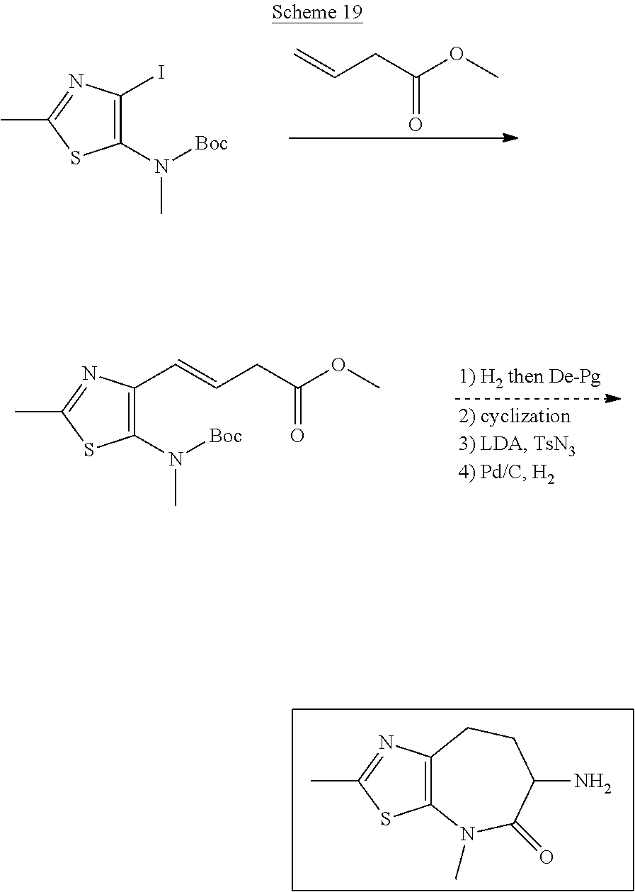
C=CCC(OC)=O.C1(N([Boc])C)=C(I)N=C(C)S1.C1(N([Boc])C)=C(C=CCC(OC)=O)N=C(C)S1.C12=C(N=C(C)S1)CCC(N)C(=O)N2C
